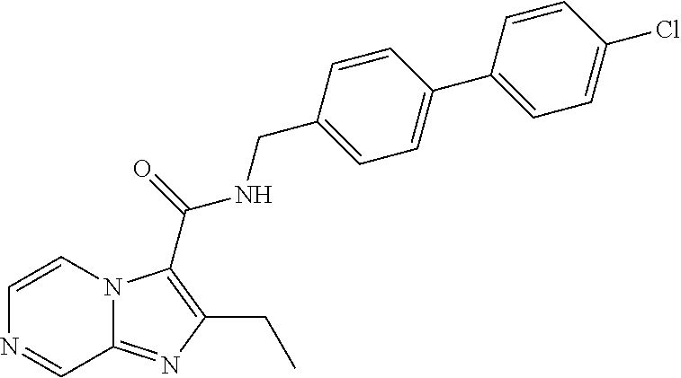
C1=NC=CN2C1=NC(CC)=C2C(NCC1=CC=C(C2=CC=C(Cl)C=C2)C=C1)=O
